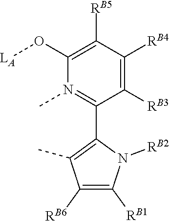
[RB6]C1=C([RB1])N([RB2])C(C2=N(C)C(O[LA])=C([RB5])C([RB4])=C2[RB3])=C1C
